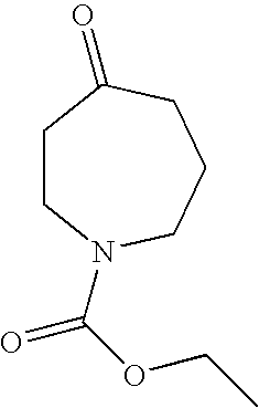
C1CN(C(OCC)=O)CCCC1=O
